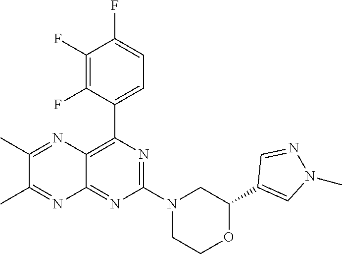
C1(C2=CN(C)N=C2)OCCN(C2=NC(C3=CC=C(F)C(F)=C3F)=C3C(=N2)N=C(C)C(C)=N3)C1
